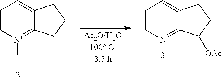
C1=CN=C2C(=C1)CCC2[OAc].C1=C[N+]([O-])=C2C(=C1)CCC2
